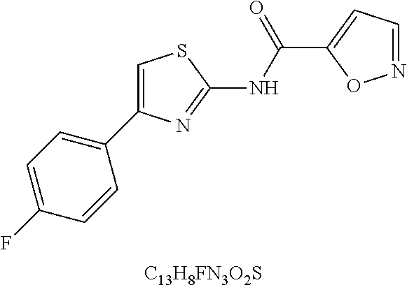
C1=C(F)C=CC(C2=CSC(NC(C3=CC=NO3)=O)=N2)=C1.[C13H8FN3O2S]
